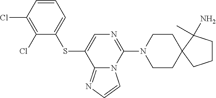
C1=CC(Cl)=C(Cl)C(SC2=CN=C(N3CCC4(CC3)CCCC4(C)N)N3C2=NC=C3)=C1
